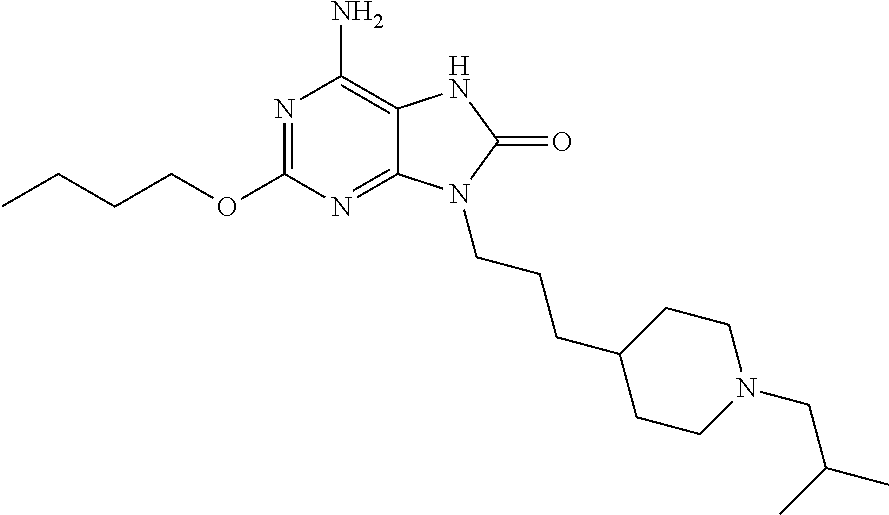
N1=C(OCCCC)N=C2C(=C1N)NC(=O)N2CCCC1CCN(CC(C)C)CC1
